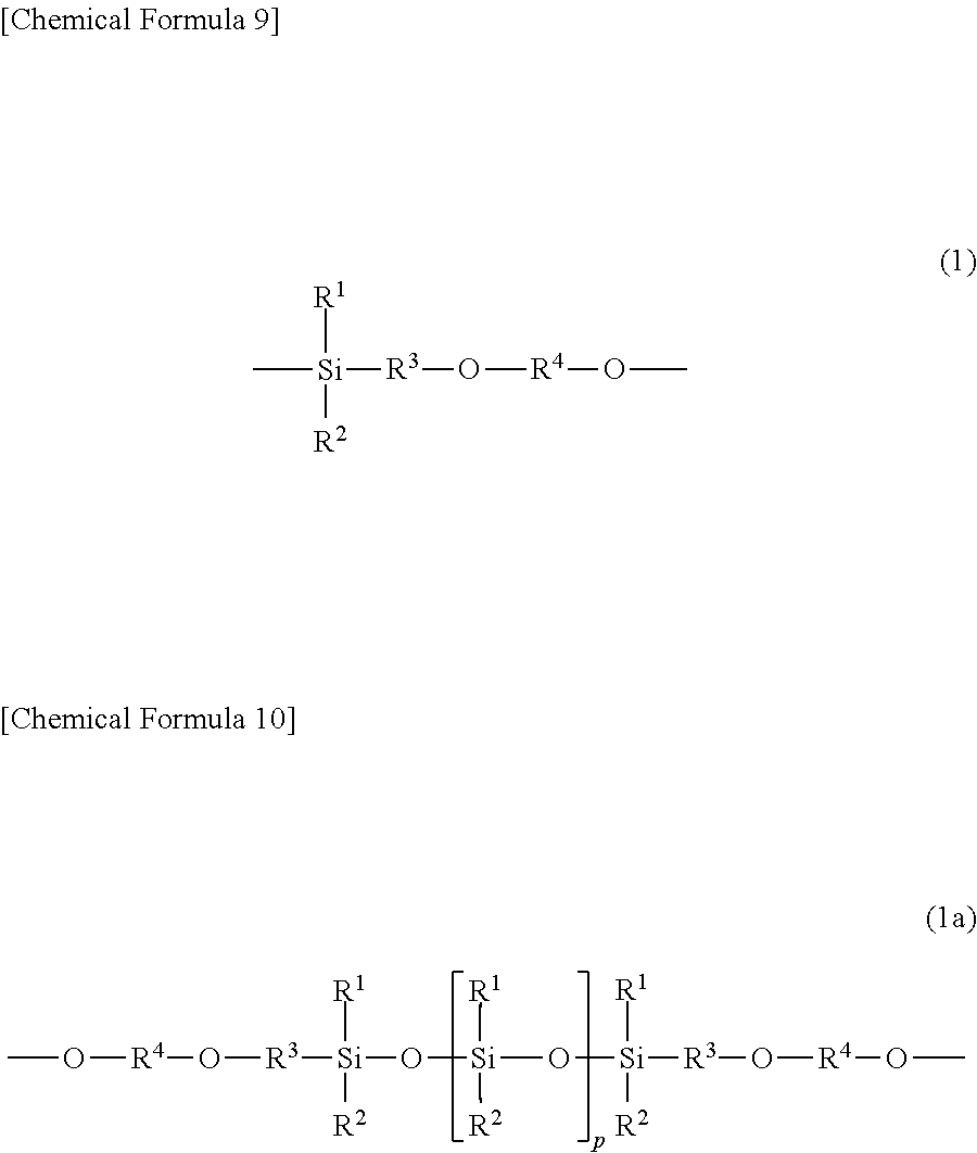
O([Si]([R3]O[R4]OC)([R1])[R2])[Si](O[Si]([R3]O[R4]OC)([R1])[R2])([R1])[R2].C[Si]([R3]O[R4]OC)([R1])[R2]
